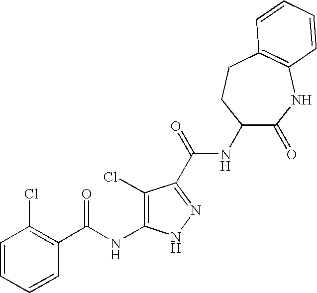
C1=CC=CC(C(=O)NC2=C(Cl)C(C(=O)NC3C(=O)NC4=C(CC3)C=CC=C4)=NN2)=C1Cl
